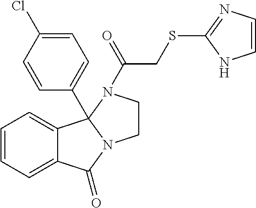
C1=CC=C2C(=C1)C(=O)N1CCN(C(=O)CSC3=NC=CN3)C21C1=CC=C(Cl)C=C1
